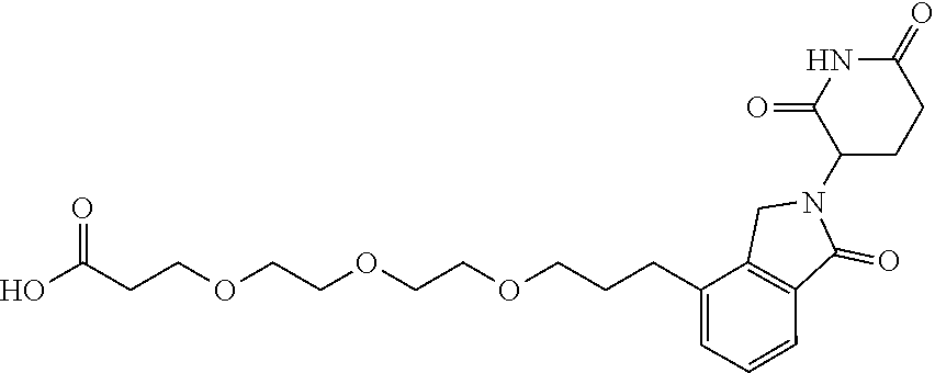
C1(N2CC3=C(C2=O)C=CC=C3CCCOCCOCCOCCC(O)=O)CCC(=O)NC1=O
